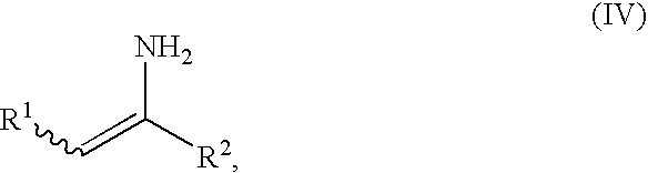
[R1]C=C([R2])N
